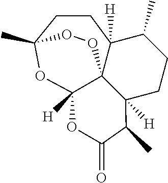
C12([H])OC(=O)C(C)C3([H])C14C([H])(CCC(C)(O2)OO4)C(C)CC3
